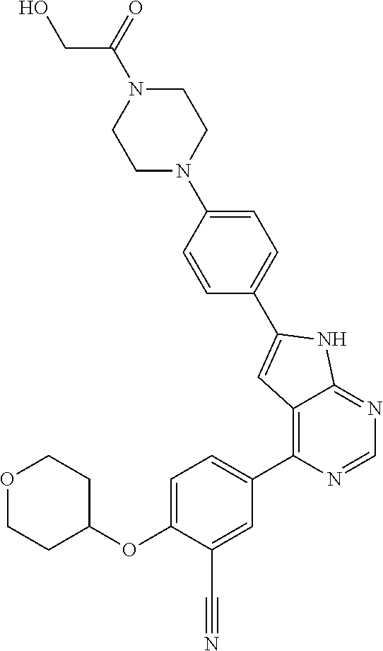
O(C1=CC=C(C2=C3C(=NC=N2)NC(C2=CC=C(N4CCN(C(=O)CO)CC4)C=C2)=C3)C=C1C#N)C1CCOCC1
